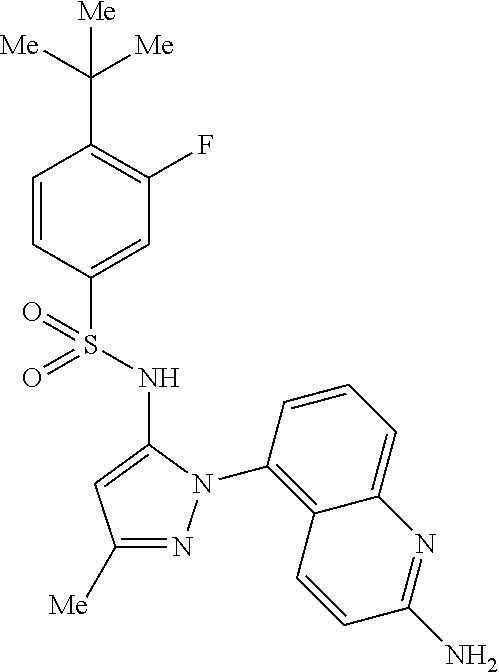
C1(C([Me])([Me])[Me])=C(F)C=C(S(=O)(=O)NC2=CC([Me])=NN2C2=C3C(=CC=C2)N=C(N)C=C3)C=C1
